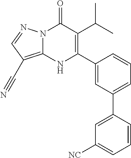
N12C(=C(C#N)C=N1)NC(C1=CC(C3=CC([NC])=CC=C3)=CC=C1)=C(C(C)C)C2=O
